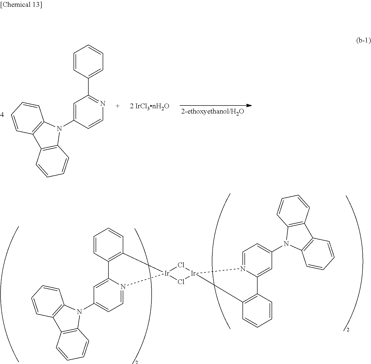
C1=C2N(=CC=C1N1C3=C(C4=C1C=CC=C4)C=CC=C3)[Ir]1(C3=C2C=CC=C3)Cl[Ir]2(Cl1)N1=CC=C(N3C4=C(C5=C3C=CC=C5)C=CC=C4)C=C1C1=C2C=CC=C1.C1=C(N2C3=C(C4=C2C=CC=C4)C=CC=C3)C=CN=C1C1=CC=CC=C1
